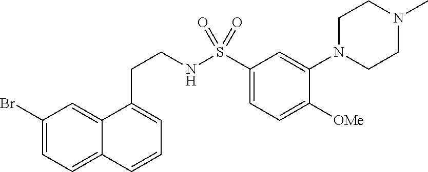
C1(Br)=CC=C2C(=C1)C(CCNS(C1=CC=C([OMe])C(N3CCN(C)CC3)=C1)(=O)=O)=CC=C2
